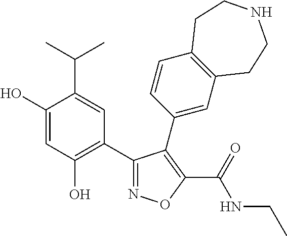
C1(O)=CC(O)=C(C2=NOC(C(=O)NCC)=C2C2=CC3=C(C=C2)CCNCC3)C=C1C(C)C
